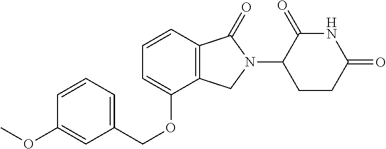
C1=CC=C(COC2=CC=CC3=C2CN(C2CCC(=O)NC2=O)C3=O)C=C1OC
